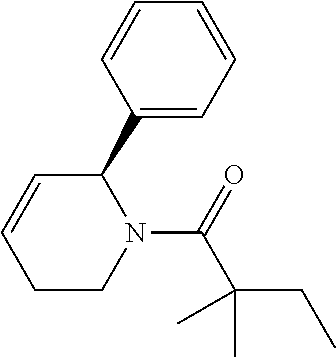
C1=CC(C2N(C(=O)C(CC)(C)C)CCC=C2)=CC=C1
